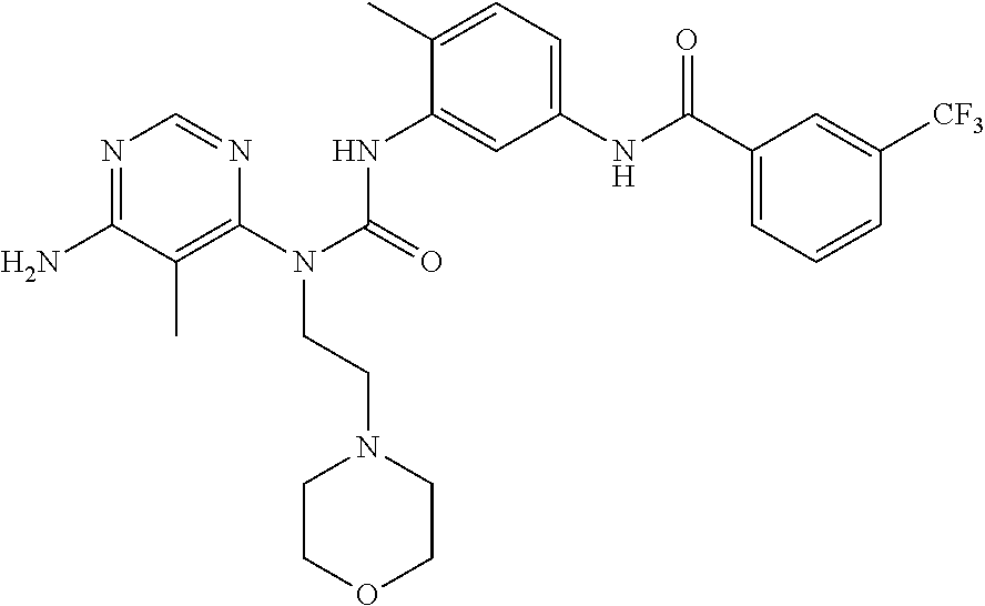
NC1=NC=NC(N(C(=O)NC2=CC(NC(C3=CC=CC([CF3])=C3)=O)=CC=C2C)CCN2CCOCC2)=C1C
